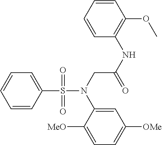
C1=C(S(=O)(=O)N(CC(NC2=C(OC)C=CC=C2)=O)C2=CC([OMe])=CC=C2[MeO])C=CC=C1
